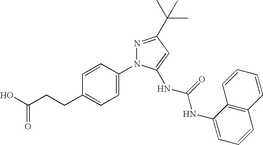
C1=CC(CCC(O)=O)=CC=C1N1N=C(C(C)(C)C)C=C1NC(NC1=CC=CC2=C1C=CC=C2)=O
